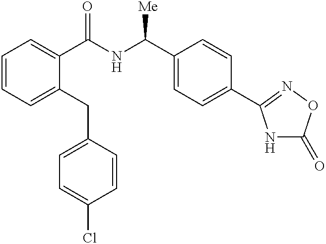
C1=CC=C(CC2=CC=C(Cl)C=C2)C(C(=O)NC([Me])C2=CC=C(C3=NOC(=O)N3)C=C2)=C1
